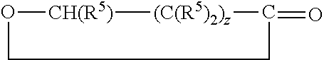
O1[CH(R5)][(C(R5)2)z]C(=O)CC1
